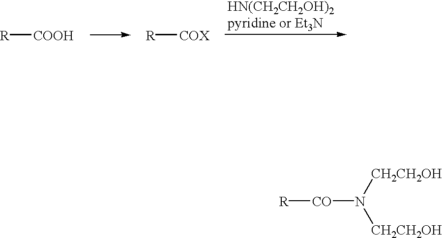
[R][CO]N([CH2CH2OH])[CH2CH2OH].[R][COOH].[R][COX]
